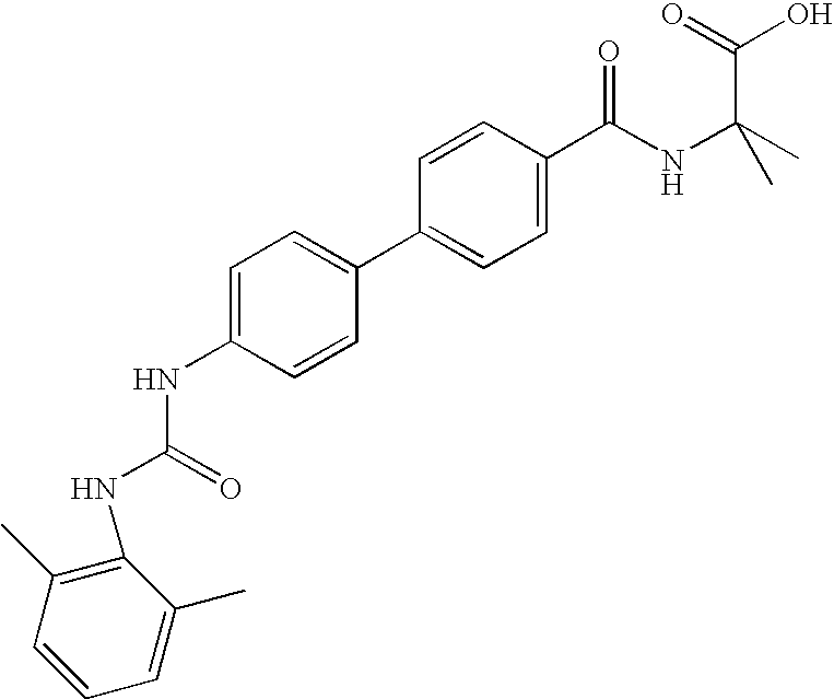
C1(C2=CC=C(NC(NC3=C(C)C=CC=C3C)=O)C=C2)=CC=C(C(NC(C)(C)C(=O)O)=O)C=C1
